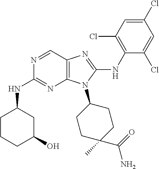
N1=CC2=C(N=C1NC1CCCC(O)C1)N(C1CCC(C)(C(=O)N)CC1)C(NC1=C(Cl)C=C(Cl)C=C1Cl)=N2
